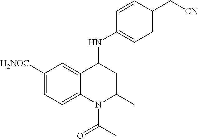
C1([H2NOC])=CC=C2C(=C1)C(NC1=CC=C(C[CN])C=C1)CC(C)N2C(C)=O
